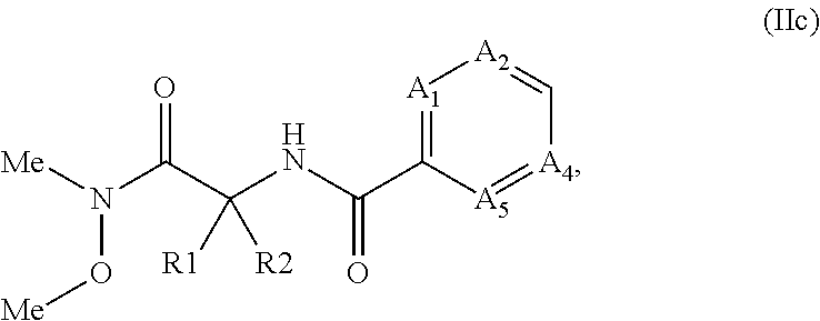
[A1]1=C(C(NC(C(N([Me])O[Me])=O)([R2])[R1])=O)[A5]=[A4]C=[A2]1
